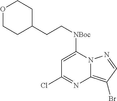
C1=C([NBoc]CCC2CCOCC2)N2C(=C(Br)C=N2)N=C1Cl
